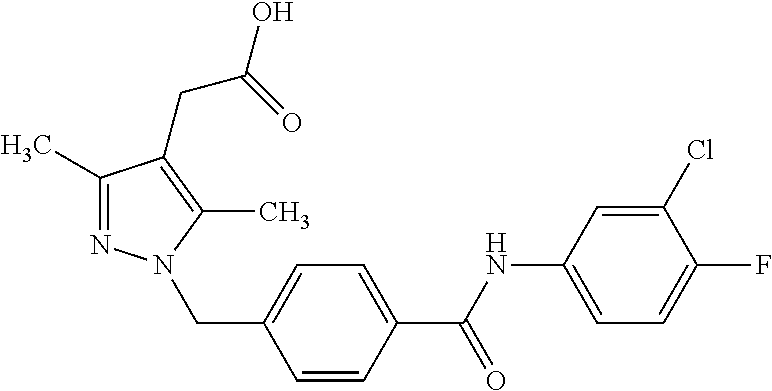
C1=C(Cl)C(F)=CC=C1NC(C1=CC=C(CN2N=C(C)C(CC(O)=O)=C2C)C=C1)=O
